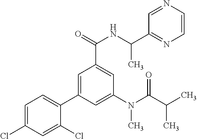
C1=C(Cl)C=C(Cl)C(C2=CC(C(=O)NC(C)C3=NC=CN=C3)=CC(N(C(C(C)C)=O)C)=C2)=C1
